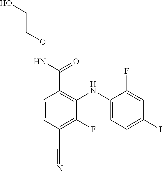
C1(F)=CC(I)=CC=C1NC1=C(C(NOCCO)=O)C=CC(C#N)=C1F
